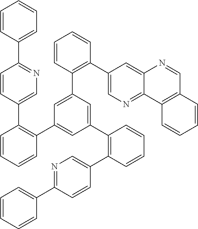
C1=CC(C2=NC=C(C3=C(C4=CC(C5=C(C6=CN=C(C7=CC=CC=C7)C=C6)C=CC=C5)=CC(C5=C(C6=CN=C7C(=C6)N=CC6=C7C=CC=C6)C=CC=C5)=C4)C=CC=C3)C=C2)=CC=C1
